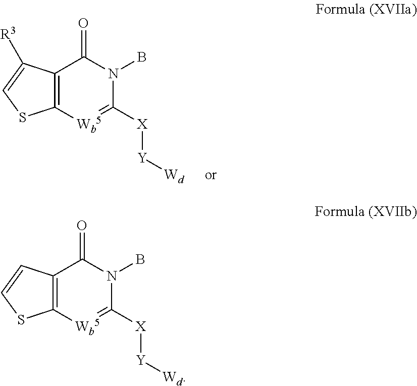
C12=C([Wb5]=C([X][Y][Wd])N(B)C1=O)SC=C2[R3].C12=C([Wb5]=C([X][Y][Wd])N(B)C1=O)SC=C2
